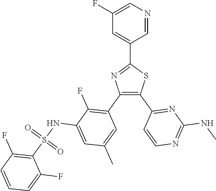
C1(C2=CC(F)=CN=C2)=NC(C2=C(F)C(NS(C3=C(F)C=CC=C3F)(=O)=O)=CC(C)=C2)=C(C2=NC(NC)=NC=C2)S1
